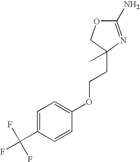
C1=C(C(F)(F)F)C=CC(OCCC2(C)N=C(N)OC2)=C1
